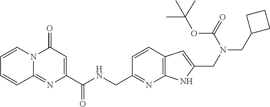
C(C1=NC2=C(C=C1)C=C(CN(CC1CCC1)C(=O)OC(C)(C)C)N2)NC(C1=CC(=O)N2C(=N1)C=CC=C2)=O
